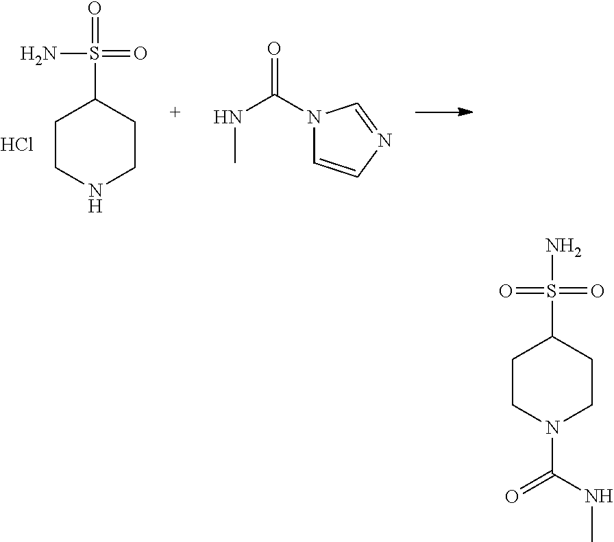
C1CNCCC1S(=O)(=O)N.Cl.N(C)C(=O)N1C=CN=C1.C1CN(C(NC)=O)CCC1S(N)(=O)=O
